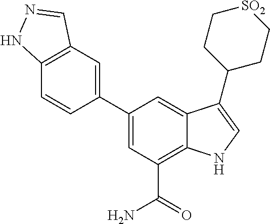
C1(C2=CC3=C(C=C2)NN=C3)=CC(C(=O)N)=C2C(=C1)C(C1CC[SO2]CC1)=CN2
